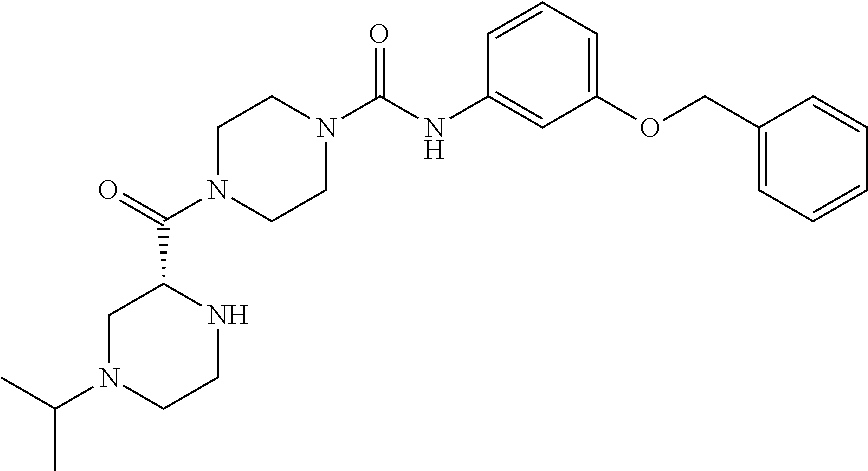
C(N1CCNC(C(=O)N2CCN(C(NC3=CC(OCC4=CC=CC=C4)=CC=C3)=O)CC2)C1)(C)C
